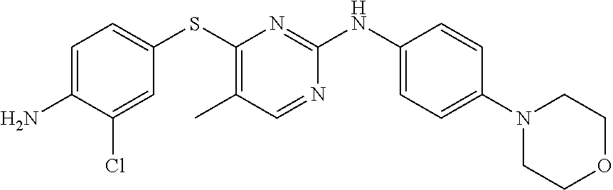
C1=C(N)C(Cl)=CC(SC2=C(C)C=NC(NC3=CC=C(N4CCOCC4)C=C3)=N2)=C1
